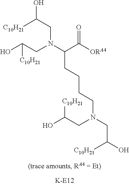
C(N(C(C(=O)[ORA4])CCCCN(CC(O)[C10H21])CC([C10H21])O)CC(O)[C10H21])C([C10H21])O
